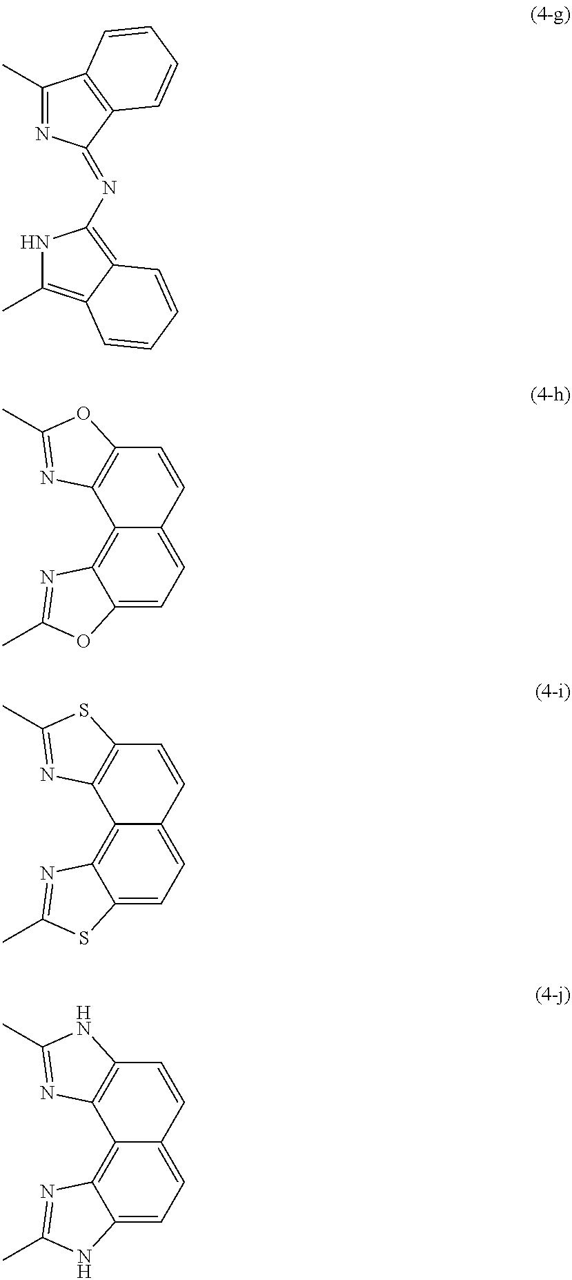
C1(C)=NC(=NC2=C3C(=C(C)N2)C=CC=C3)C2=C1C=CC=C2.C1=CC2=C(C3=C4C(=CC=C13)OC(C)=N4)N=C(C)O2.C1=CC2=C(C3=C4C(=CC=C13)SC(C)=N4)N=C(C)S2.C1=CC2=C(C3=C4C(=CC=C13)NC(C)=N4)N=C(C)N2
